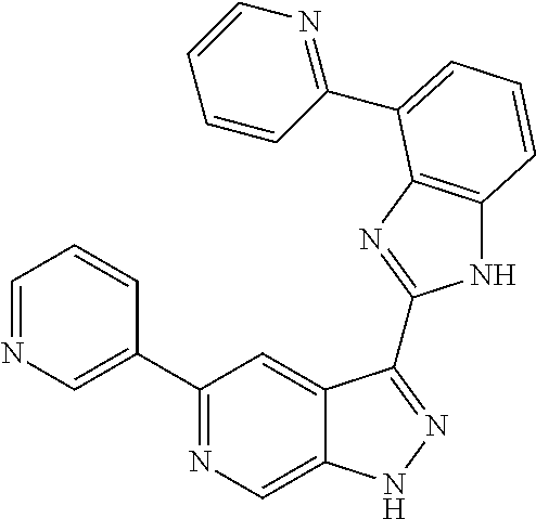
C1=NC=C(C2=NC=C3C(=C2)C(C2=NC4=C(N2)C=CC=C4C2=NC=CC=C2)=NN3)C=C1
